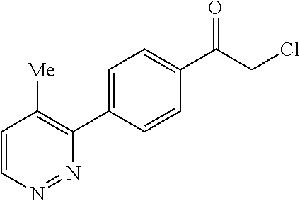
C1(C(CCl)=O)=CC=C(C2=C([Me])C=CN=N2)C=C1
